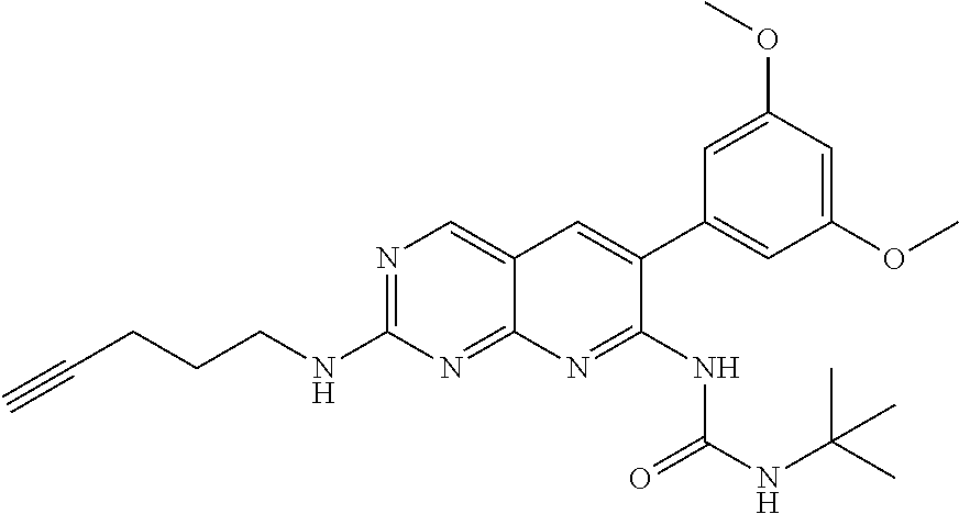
N1=C(NCCCC#C)N=C2C(=C1)C=C(C1=CC(OC)=CC(OC)=C1)C(NC(NC(C)(C)C)=O)=N2
